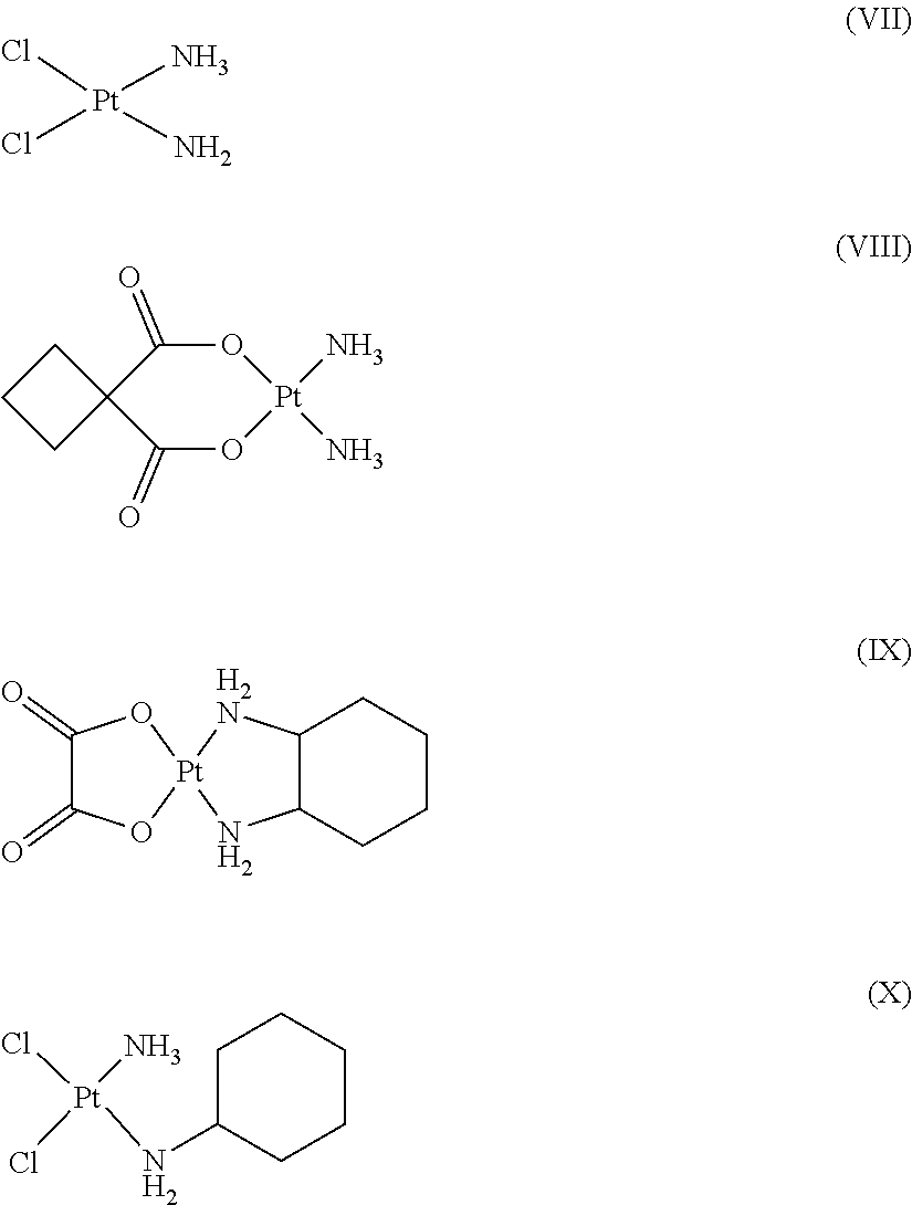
Cl[Pt](Cl)(N)N.C1CC2(C1)C(=O)O[Pt](N)(N)OC2=O.C1(=O)C(=O)O[Pt]2(O1)NC1C([H2N]2)CCCC1.C1C(N[Pt](Cl)(N)Cl)CCCC1
